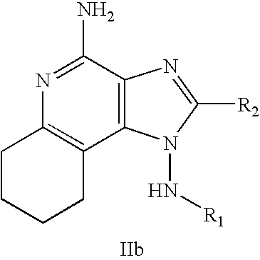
C1CCC2=C(C1)N=C(N)C1=C2N(N[R1])C([R2])=N1
